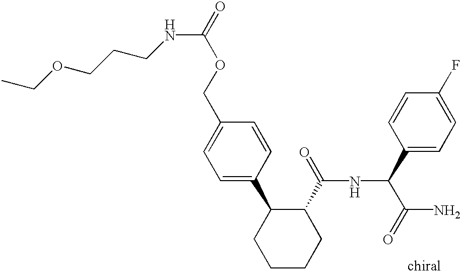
C1=C(C2CCCCC2C(=O)NC(C(N)=O)C2=CC=C(F)C=C2)C=CC(COC(=O)NCCCOCC)=C1
